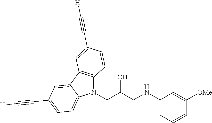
N1(CC(CNC2=CC=CC([OMe])=C2)O)C2=C(C3=CC(C#C[H])=CC=C13)C=C(C#C[H])C=C2
